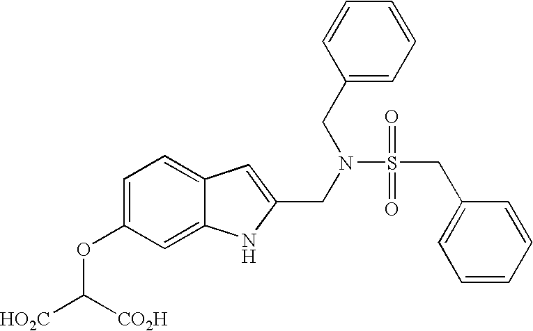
C1=C(OC([HO2C])[CO2H])C=C2C(=C1)C=C(CN(S(CC1=CC=CC=C1)(=O)=O)CC1=CC=CC=C1)N2
